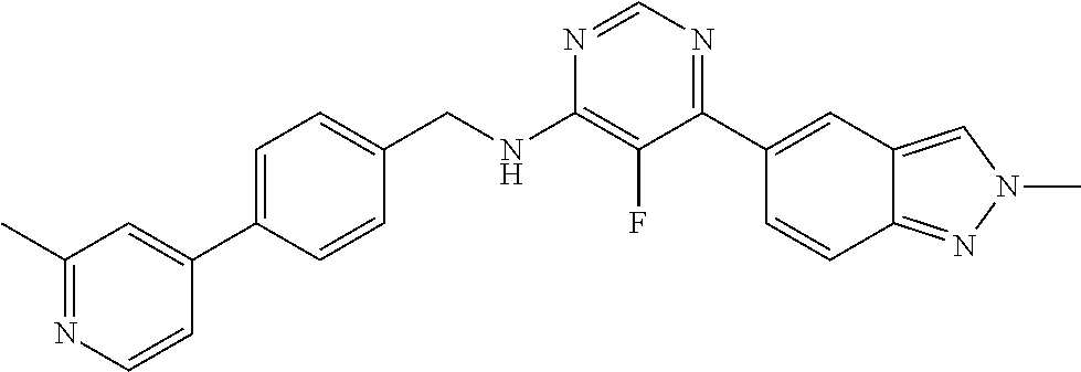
N1=CN=C(C2=CC3=CN(C)N=C3C=C2)C(F)=C1NCC1=CC=C(C2=CC(C)=NC=C2)C=C1
